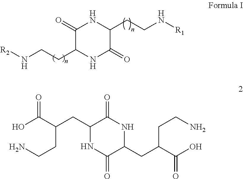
C1(=O)C(CCN[R2])NC(=O)C(CCN[R1])N1.N1C(=O)C(CC(C(O)=O)CCN)NC(=O)C1CC(C(O)=O)CCN
